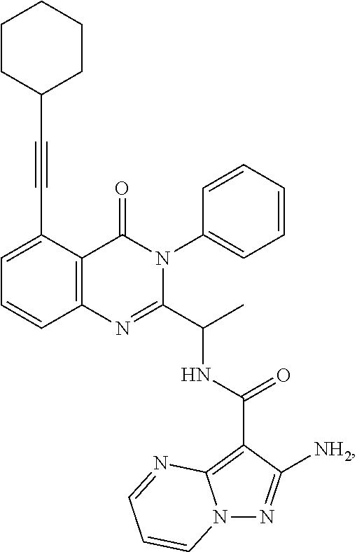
C1=C(C#CC2CCCCC2)C2=C(C=C1)N=C(C(C)NC(=O)C1=C3N(N=C1[NH2])C=CC=N3)N(C1=CC=CC=C1)C2=O
